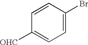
C1=C(Br)C=CC([OHC])=C1
